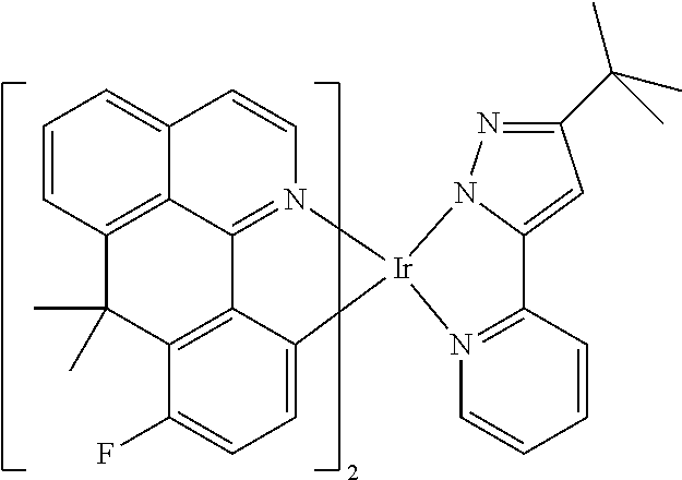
C1=CC2=C3C(=C1)C=CN1=C3C3=C(C(F)=CC=C3[Ir]13N1=C(C=CC=C1)C1=CC(C(C)(C)C)=NN13)C2(C)C
